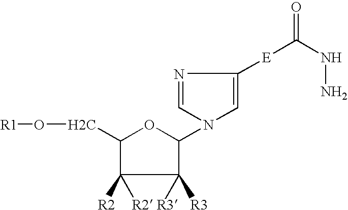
C1(CO[R1])C([R2])([R2])C([R3])([R3])C(N2C=C([E]C(NN)=O)N=C2)O1
